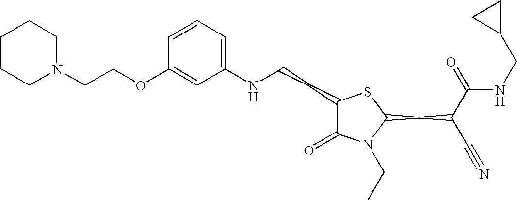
C1=CC=C(NCCC2C(=O)N(CC)C(CC(C#N)C(=O)NCC3CC3)S2)C=C1OCCN1CCCCC1
